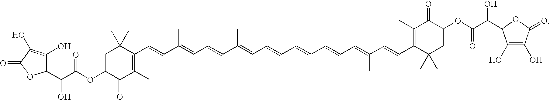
C1C(OC(=O)C(C2C(O)=C(O)C(=O)O2)O)C(=O)C(C)=C(C=CC(=CC=CC(=CC=CC=C(C=CC=C(C=CC2=C(C)C(=O)C(OC(=O)C(O)C3C(O)=C(O)C(=O)O3)CC2(C)C)C)C)C)C)C1(C)C
